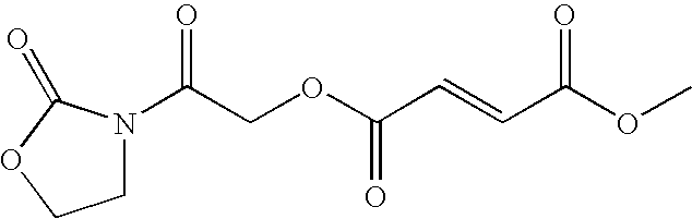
N1(C(COC(=O)C=CC(=O)OC)=O)CCOC1=O
